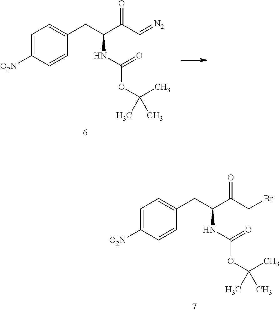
C1=C([O2N])C=CC(CC(C(CBr)=O)NC(=O)OC(C)(C)C)=C1.C1=C([O2N])C=CC(CC(C(C=[N2])=O)NC(=O)OC(C)(C)C)=C1
